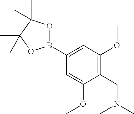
C1(B2OC(C)(C)C(C)(C)O2)=CC(OC)=C(CN(C)C)C(OC)=C1
